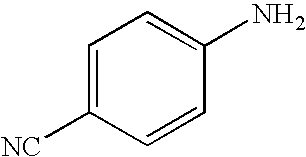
C1=C([NC])C=CC(N)=C1
